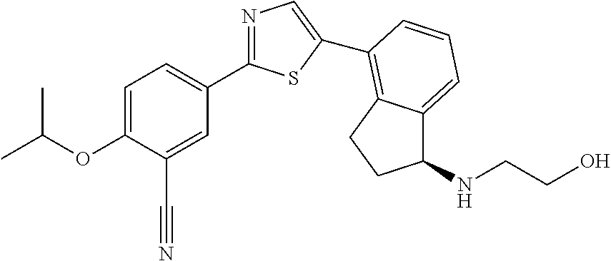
C1=C(OC(C)C)C(C#N)=CC(C2=NC=C(C3=C4C(=CC=C3)C(NCCO)CC4)S2)=C1
